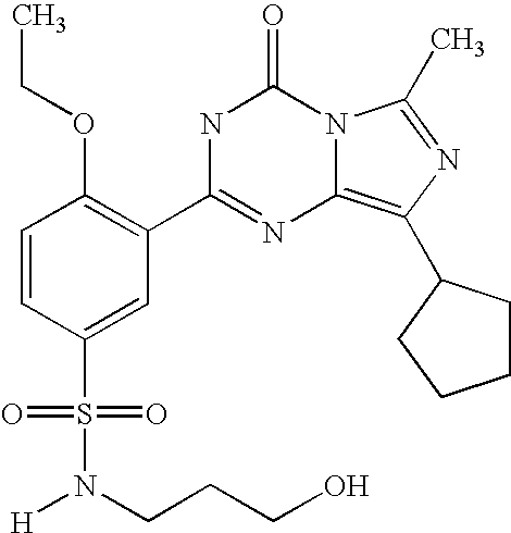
C1=CC(S(N([H])CCCO)(=O)=O)=CC(C2=NC3=C(C4CCCC4)N=C(C)N3C(=O)N2)=C1OCC
